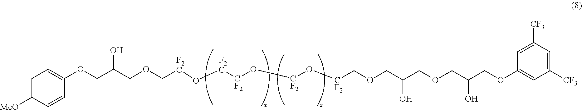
C1=C([MeO])C=CC(OCC(COC[F2C]O[F2C][CF2]O[CF2]O[CF2]COCC(COCC(COC2=CC([CF3])=CC([CF3])=C2)O)O)O)=C1
